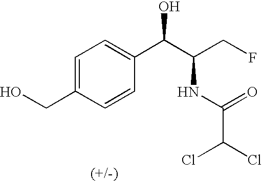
C(C1=CC=C(C(C(CF)NC(C(Cl)Cl)=O)O)C=C1)O
